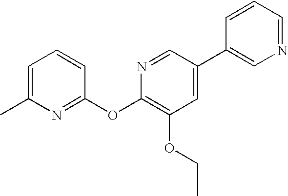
C1=C(C)N=C(OC2=C(OCC)C=C(C3=CN=CC=C3)C=N2)C=C1
